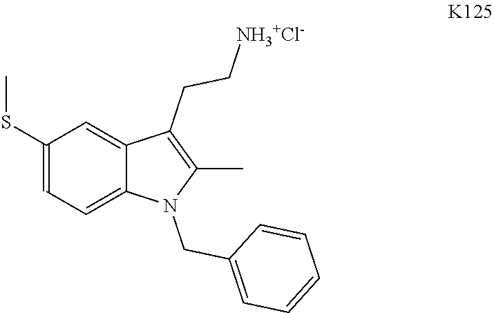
C1(SC)=CC=C2C(=C1)C(CC[NH3+Cl-])=C(C)N2CC1=CC=CC=C1
